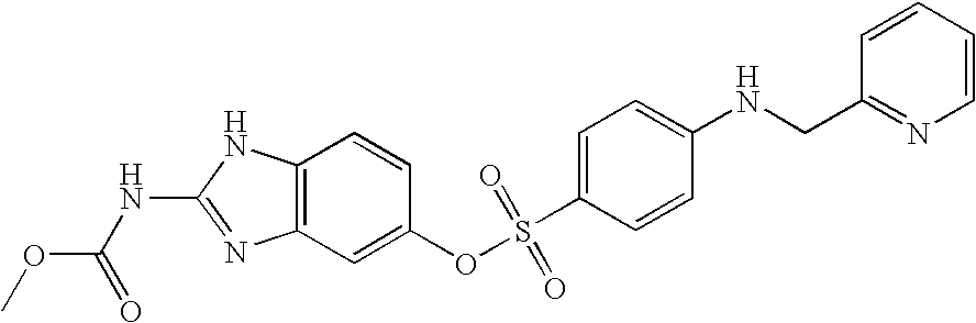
C12=C(C=C(OS(C3=CC=C(NCC4=NC=CC=C4)C=C3)(=O)=O)C=C1)N=C(NC(OC)=O)N2
